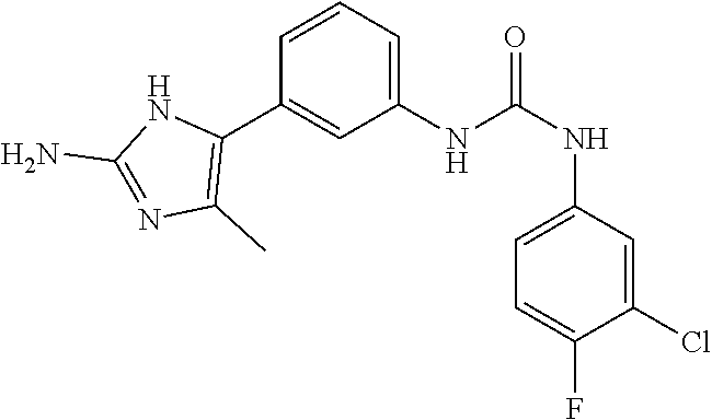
C1(NC(NC2=CC=C(F)C(Cl)=C2)=O)=CC=CC(C2=C(C)N=C(N)N2)=C1
